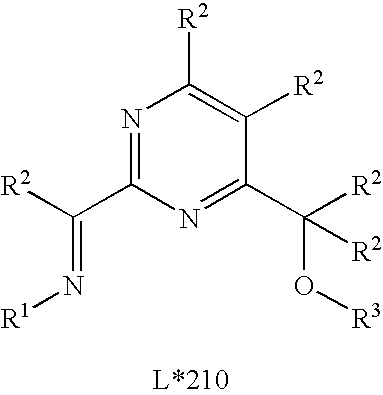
N1=C(C([R2])=N[R1])N=C(C([R2])(O[R3])[R2])C([R2])=C1[R2]
